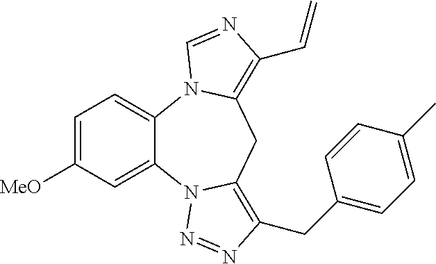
C12=CC=C([MeO])C=C1N1C(=C(CC3=CC=C(C)C=C3)N=N1)CC1=C(C=C)N=CN21
